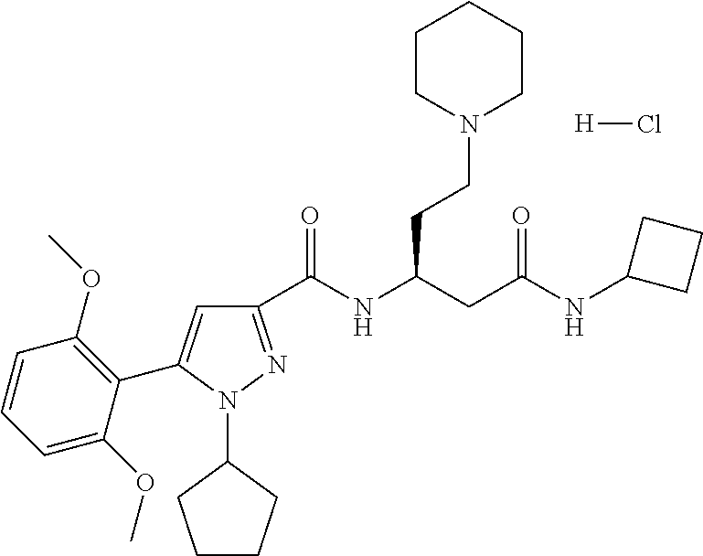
C1(C(NC(CC(NC2CCC2)=O)CCN2CCCCC2)=O)=NN(C2CCCC2)C(C2=C(OC)C=CC=C2OC)=C1.[H]Cl
